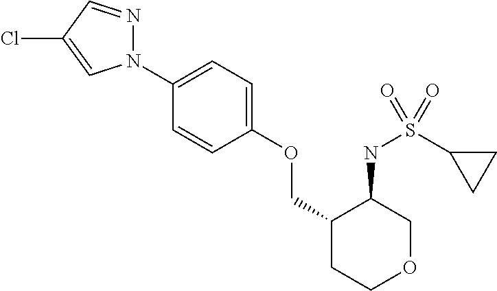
N1(C2=CC=C(OCC3CCOCC3NS(C3CC3)(=O)=O)C=C2)N=CC(Cl)=C1
